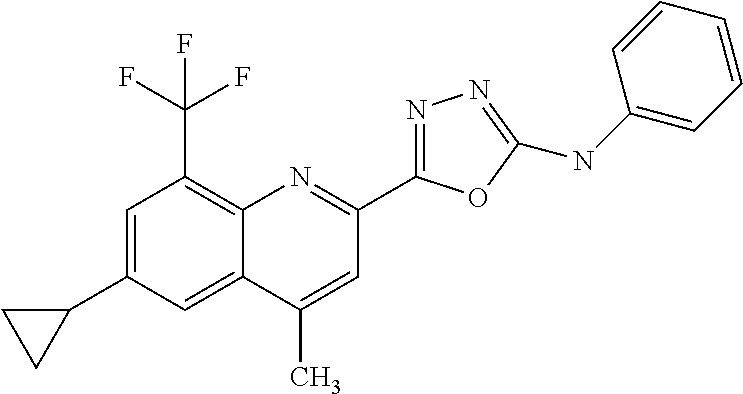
C1(C)=CC(C2=NN=C(NC3=CC=CC=C3)O2)=NC2=C(C(F)(F)F)C=C(C3CC3)C=C12
